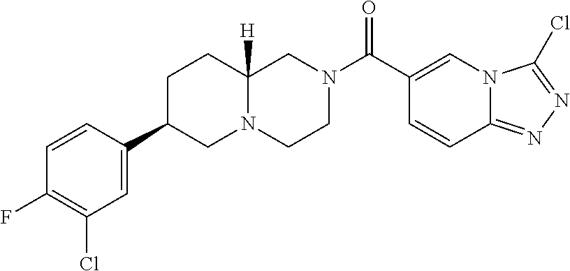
C12=NN=C(Cl)N1C=C(C(N1CCN3C([H])(C1)CCC(C1=CC(Cl)=C(F)C=C1)C3)=O)C=C2
